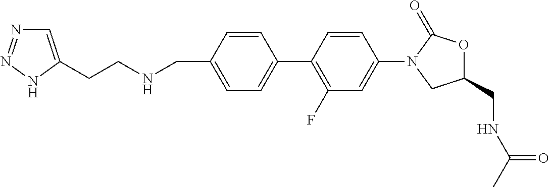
C1=CC(CNCCC2=CN=NN2)=CC=C1C1=C(F)C=C(N2CC(CNC(C)=O)OC2=O)C=C1
